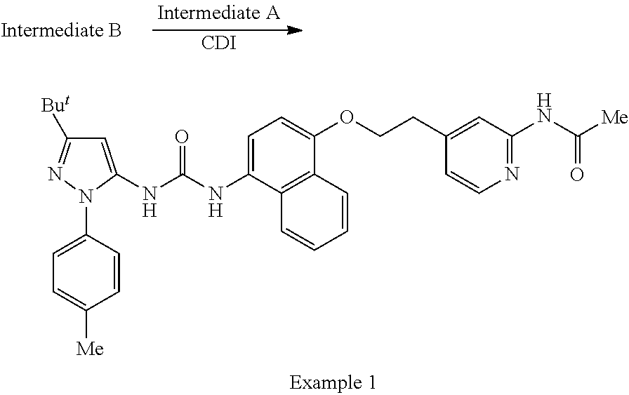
[CDI].C1=C(NC(NC2=CC=C(OCCC3=CC(NC([Me])=O)=NC=C3)C3=C2C=CC=C3)=O)N(C2=CC=C([Me])C=C2)N=C1[But]
